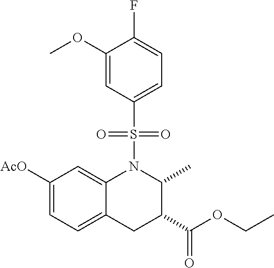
[AcO]C1=CC=C2C(=C1)N(S(=O)(=O)C1=CC=C(F)C(OC)=C1)C(C)C(C(OCC)=O)C2
